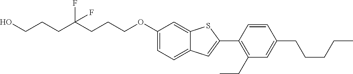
OCCCC(CCCOC1=CC=C2C(=C1)SC(C1=C(CC)C=C(CCCCC)C=C1)=C2)(F)F
